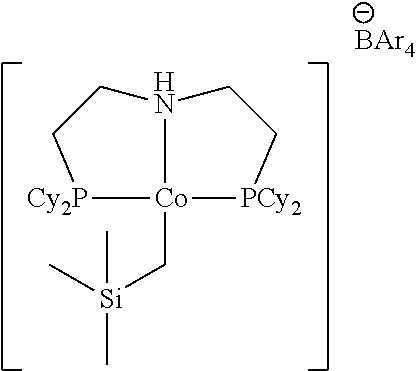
N12CC[PCy2][Co]1(C[Si](C)(C)C)[Cy2P]CC2.[BAr4]
